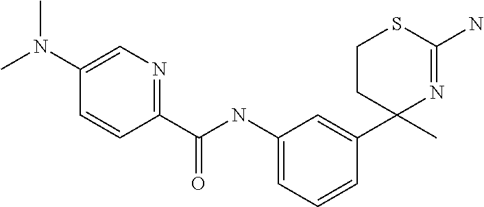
C1(NC(C2=NC=C(N(C)C)C=C2)=O)=CC=CC(C2(C)N=C(N)SCC2)=C1
